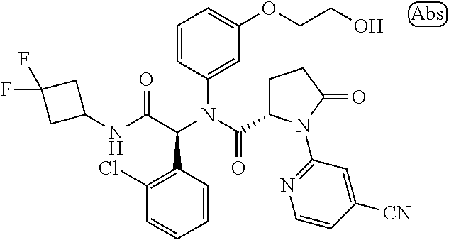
C1=CC(N(C(C2CCC(=O)N2C2=NC=CC([CN])=C2)=O)C(C(NC2CC(F)(F)C2)=O)C2=C(Cl)C=CC=C2)=CC(OCCO)=C1
